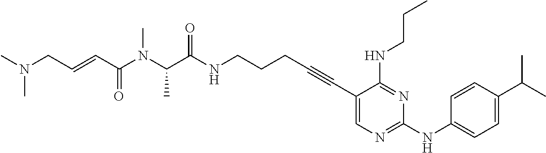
C(C(NCCCC#CC1=CN=C(NC2=CC=C(C(C)C)C=C2)N=C1NCCC)=O)(N(C(C=CCN(C)C)=O)C)C
